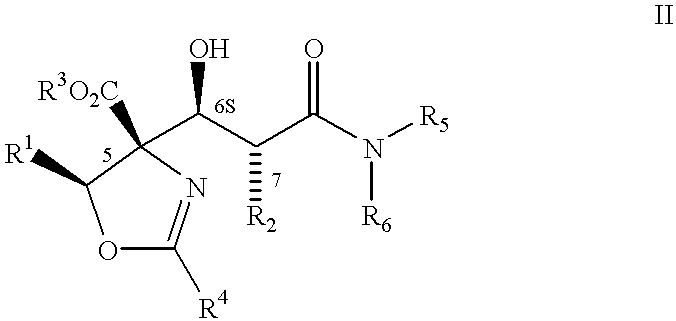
O1C([R4])=NC([R3O2C])(C(C(C(N([R5])[R6])=O)[R2])O)C1[R1]
